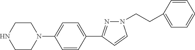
C1CN(C2=CC=C(C3=NN(CCC4=CC=CC=C4)C=C3)C=C2)CCN1
